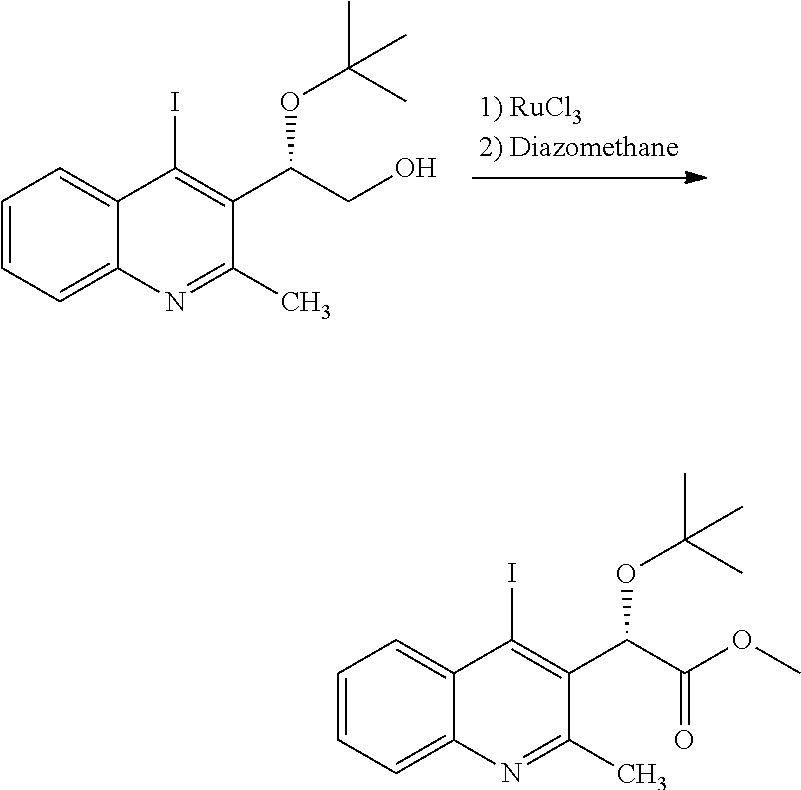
C1=CC=C2C(=C1)C(I)=C(C(CO)OC(C)(C)C)C(C)=N2.C1=CC=C2C(=C1)C(I)=C(C(C(OC)=O)OC(C)(C)C)C(C)=N2
